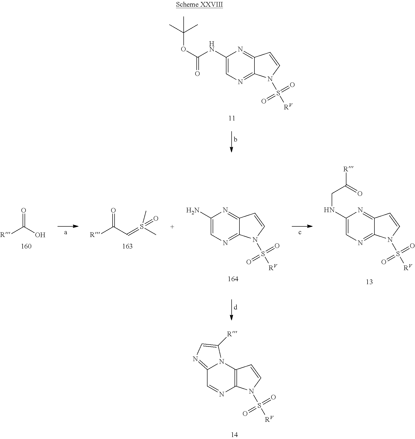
C12=NC=C([R])N1C1=C(N=C2)N(S([RV])(=O)=O)C=C1.C1(NC(OC(C)(C)C)=O)=CN=C2C(=N1)C=CN2S([RV])(=O)=O.O=C(O)[R].O=C(C=S(C)(C)=O)[R].C1(NCC(=O)[R])=CN=C2C(=N1)C=CN2S([RV])(=O)=O.C1(N)=CN=C2C(=N1)C=CN2S([RV])(=O)=O
